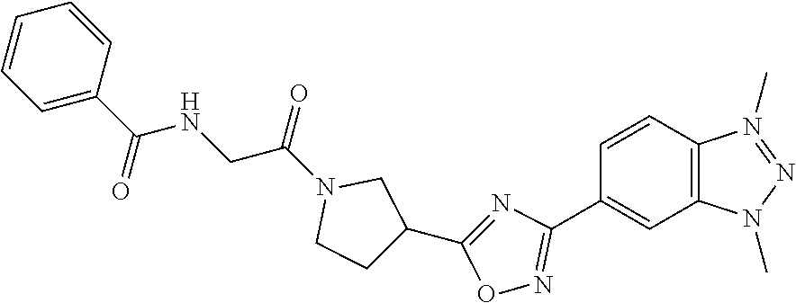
C1=CC2=C(C=C1C1=NOC(C3CCN(C(=O)CNC(C4=CC=CC=C4)=O)C3)=N1)N(C)N=N2C
